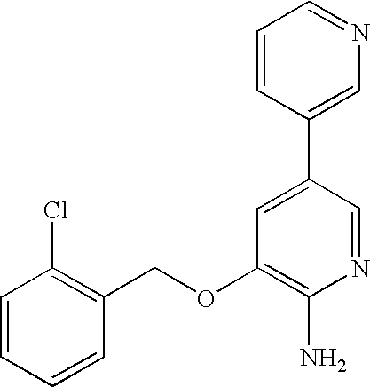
C1=CC=CC(COC2=C(N)N=CC(C3=CN=CC=C3)=C2)=C1Cl
